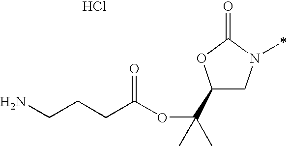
C1(C(OC(CCCN)=O)(C)C)CN(C)C(=O)O1.Cl
